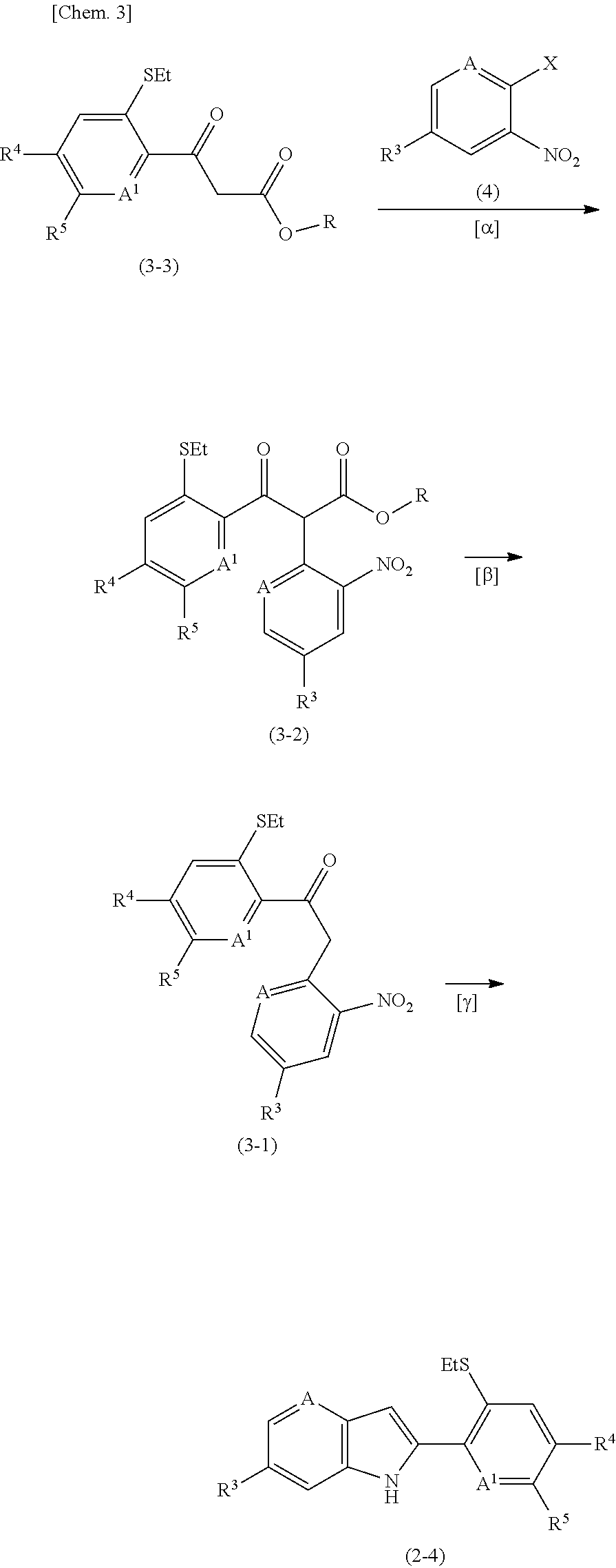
C1=C([R3])C=C([NO2])C([X])=[A]1.C1([SEt])=CC([R4])=C([R5])[A1]=C1C(=O)CC(O[R])=O.[A1]1=C(C(C(C(O[R])=O)C2=[A]C=C([R3])C=C2[NO2])=O)C([SEt])=CC([R4])=C1[R5].C1([SEt])=CC([R4])=C([R5])[A1]=C1C(=O)CC1=[A]C=C([R3])C=C1[NO2].C12=C([A]=CC([R3])=C1)C=C(C1=C([EtS])C=C([R4])C([R5])=[A1]1)N2
